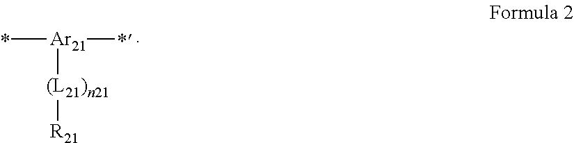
C[Ar21](C)[(L21)n21][R21]
